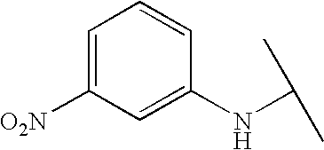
C1=C([O2N])C=C(NC(C)C)C=C1
